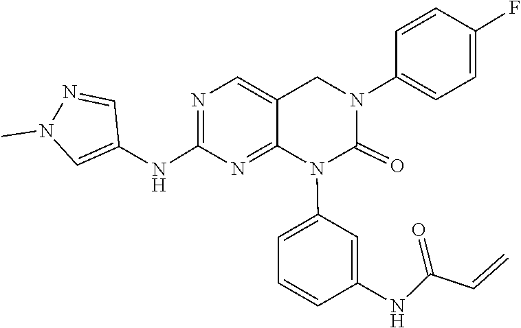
C(=C)C(=O)NC1=CC(N2C(=O)N(C3=CC=C(F)C=C3)CC3=CN=C(NC4=CN(C)N=C4)N=C23)=CC=C1
